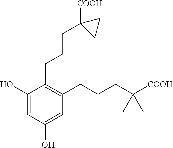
C1(O)=CC(O)=CC(CCCC([COOH])(C)C)=C1CCCC1([COOH])CC1
